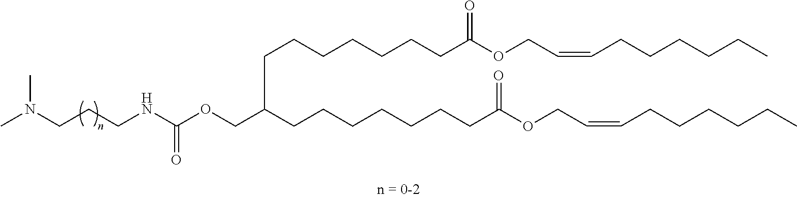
CN(CCCNC(OCC(CCCCCCCC(OCC=CCCCCCC)=O)CCCCCCCC(OCC=CCCCCCC)=O)=O)C
